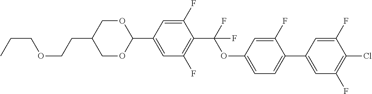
C(OCCC1COC(C2=CC(F)=C(C(F)(OC3=CC=C(C4=CC(F)=C(Cl)C(F)=C4)C(F)=C3)F)C(F)=C2)OC1)CC
